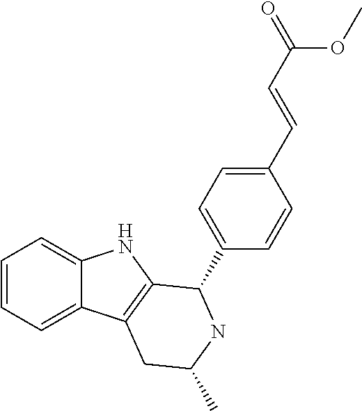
C1=CC=C2C(=C1)NC1=C2CC(C)NC1C1=CC=C(C=CC(=O)OC)C=C1
